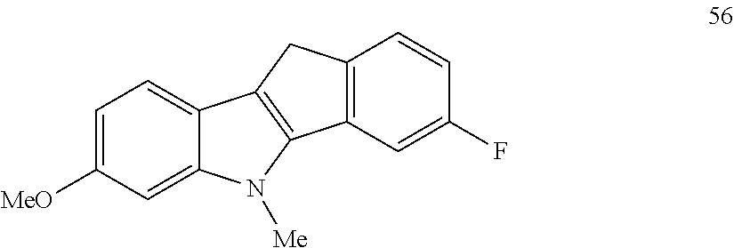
C1=C([MeO])C=C2C(=C1)C1=C(N2[Me])C2=C(C1)C=CC(F)=C2
